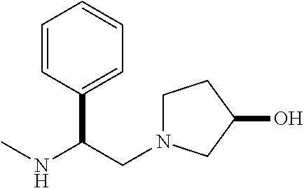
C1=CC(C(CN2CCC(O)C2)NC)=CC=C1
